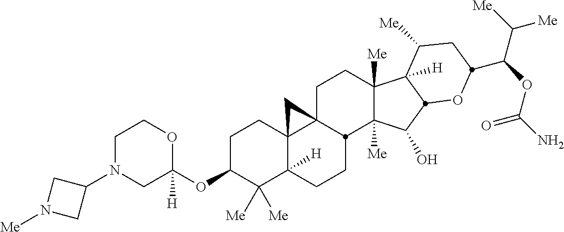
C1N(C2CN([Me])C2)CC(OC2C([Me])([Me])C3([H])C4(CC2)C2(CCC5([Me])C([Me])(C(O)C6C5([H])C([Me])CC(C(OC(N)=O)C([Me])[Me])O6)C2CC3)C4)([H])OC1
